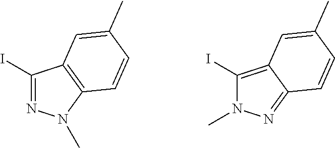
C1(I)=NN(C)C2=C1C=C(C)C=C2.C1(I)=C2C(=NN1C)C=CC(C)=C2
